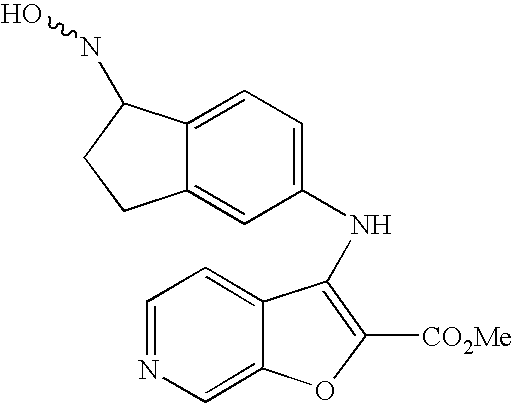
C12=CC(NC3=C([CO2Me])OC4=CN=CC=C34)=CC=C1C(NO)CC2
